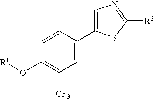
C1=CC(C2=CN=C([R2])S2)=CC([CF3])=C1O[R1]
